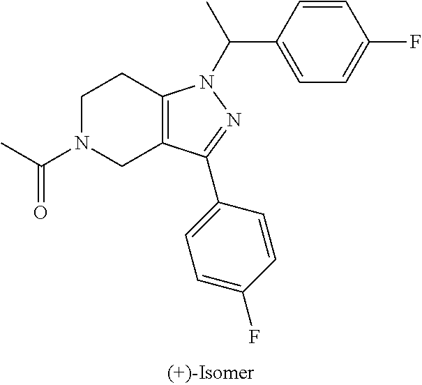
C1N(C(C)=O)CC2=C(C1)N(C(C1=CC=C(F)C=C1)C)N=C2C1=CC=C(F)C=C1
